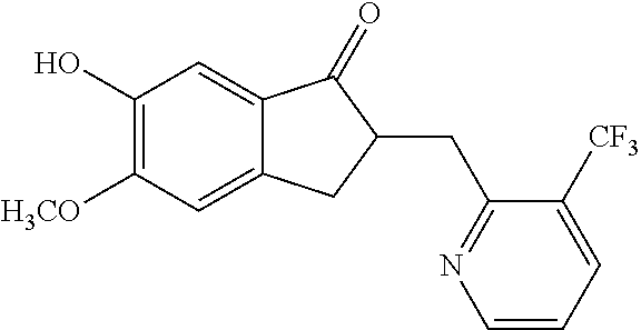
C1(O)=C([H3CO])C=C2C(=C1)C(=O)C(CC1=NC=CC=C1[CF3])C2
